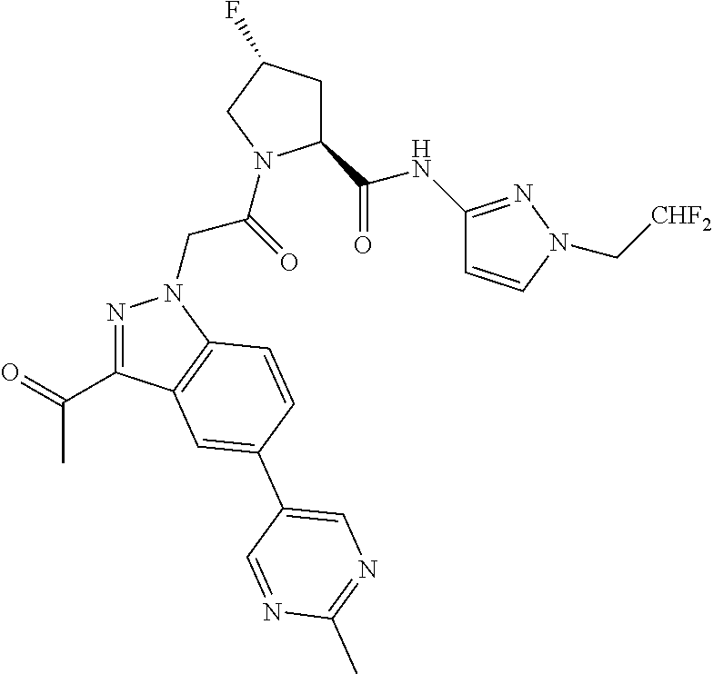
C1(C(NC2=NN(C[CHF2])C=C2)=O)CC(F)CN1C(CN1N=C(C(=O)C)C2=C1C=CC(C1=CN=C(C)N=C1)=C2)=O
